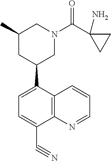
C1(C#N)=CC=C(C2CC(C)CN(C(C3(N)CC3)=O)C2)C2=C1N=CC=C2
